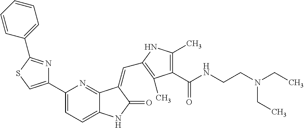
C1(C2=CSC(C3=CC=CC=C3)=N2)=CC=C2C(=N1)C(=CC1=C(C)C(C(NCCN(CC)CC)=O)=C(C)N1)C(=O)N2
